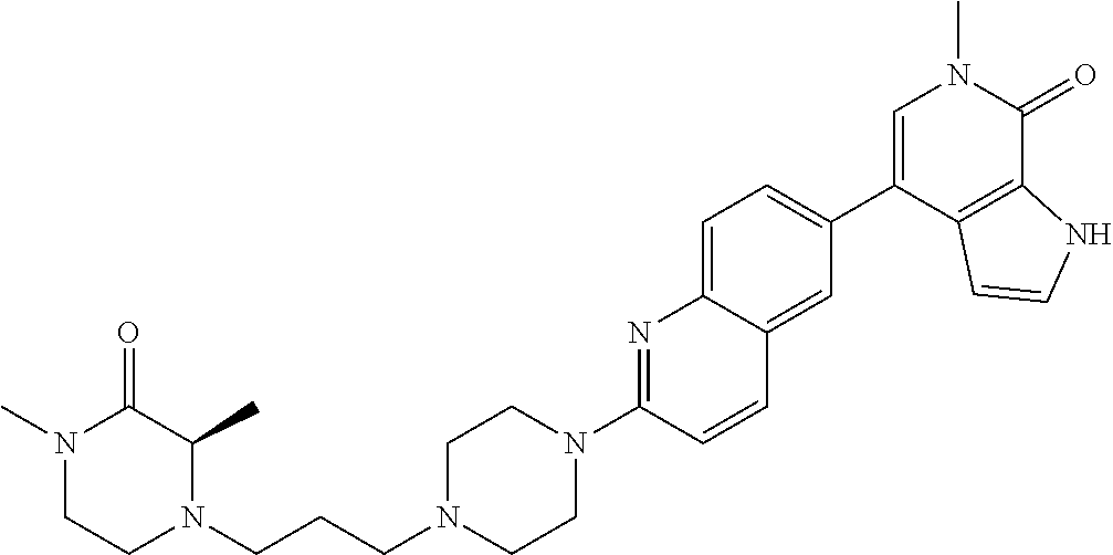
C(CN1CCN(C2=NC3=CC=C(C4=CN(C)C(=O)C5=C4C=CN5)C=C3C=C2)CC1)CN1C(C)C(=O)N(C)CC1
